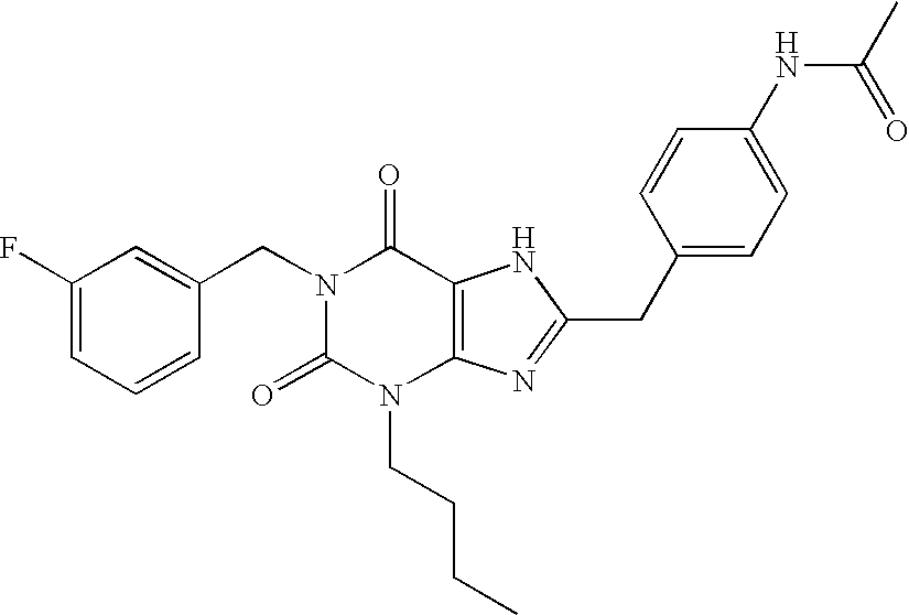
C1(F)=CC=CC(CN2C(=O)N(CCCC)C3=C(C2=O)NC(CC2=CC=C(NC(C)=O)C=C2)=N3)=C1
